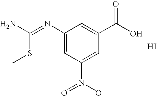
NC(=NC1=CC(N(=O)O)=CC(C(O)=O)=C1)SC.I
